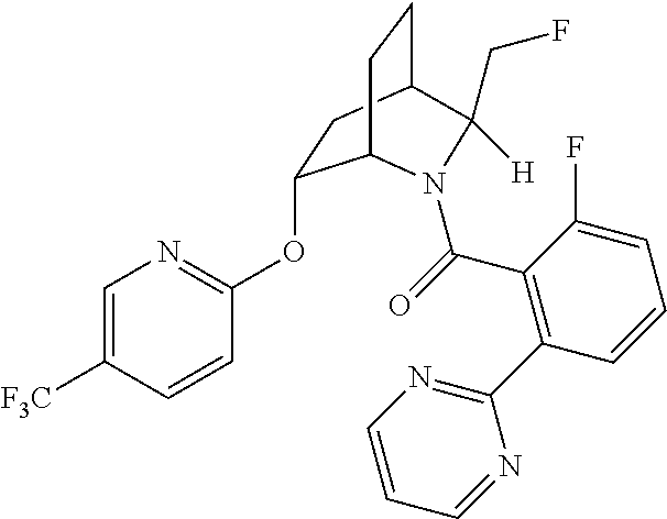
O(C1=NC=C([F3C])C=C1)C1CC2CCC1N(C(=O)C1=C(C3=NC=CC=N3)C=CC=C1F)C2([H])CF
